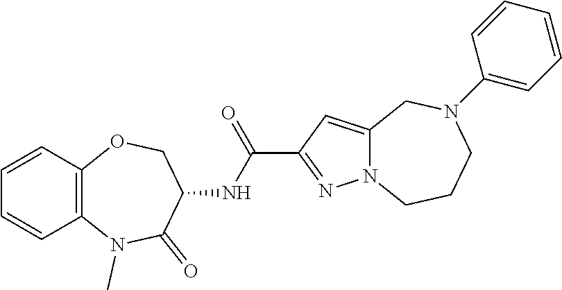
C12=C(C=CC=C1)OCC(NC(C1=NN3C(=C1)CN(C1=CC=CC=C1)CCC3)=O)C(=O)N2C
